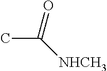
O=C([NHCH3])C
